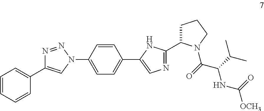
C1(N2C=C(C3=CC=CC=C3)N=N2)=CC=C(C2=CN=C(C3CCCN3C(=O)C(C(C)C)NC([OCH3])=O)N2)C=C1
